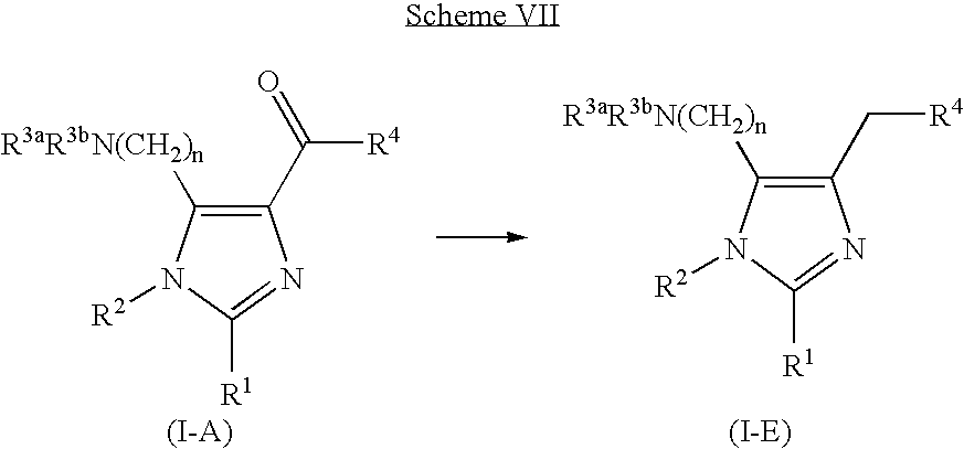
C1(C(=O)[R4])=C([R3aR3bN(CH2)n])N([R2])C([R1])=N1.C1(C[R4])=C([R3aR3bN(CH2)n])N([R2])C([R1])=N1
